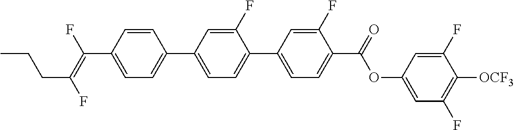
C1=CC(C2=CC=C(C3=CC=C(C(OC4=CC(F)=C([OCF3])C(F)=C4)=O)C(F)=C3)C(F)=C2)=CC=C1C(=C(F)CCC)F
